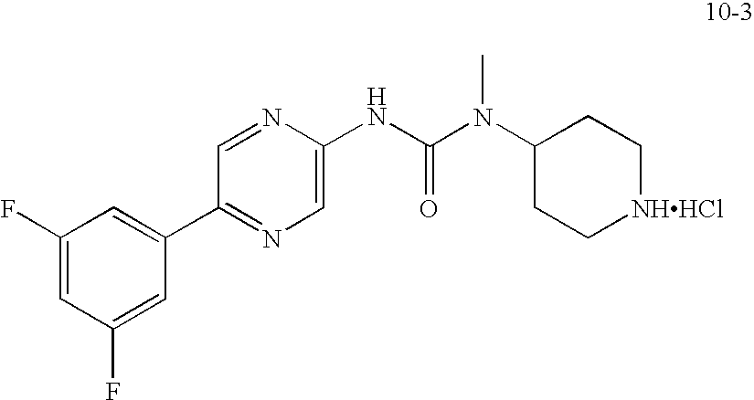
C1(F)=CC(F)=CC(C2=NC=C(NC(N(C)C3CC[NHHCl]CC3)=O)N=C2)=C1
